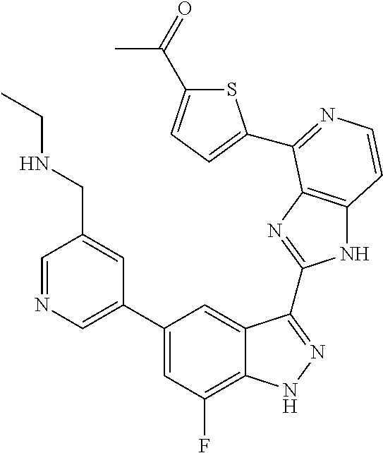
C1=C(C2=CC(F)=C3C(=C2)C(C2=NC4=C(N2)C=CN=C4C2=CC=C(C(=O)C)S2)=NN3)C=C(CNCC)C=N1
